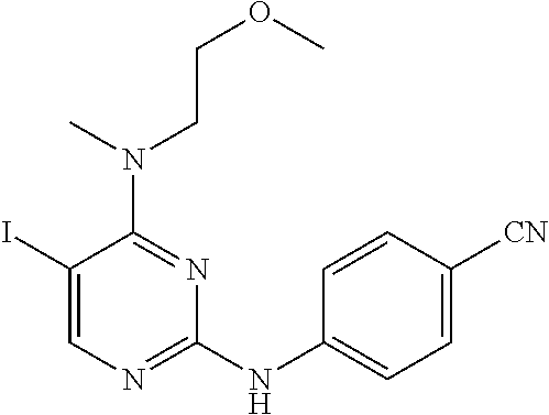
C1(I)=CN=C(NC2=CC=C([CN])C=C2)N=C1N(CCOC)C
